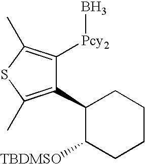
C1(C2=C(C)SC(C)=C2[Pcy2]B)C([TBDMSO])CCCC1
